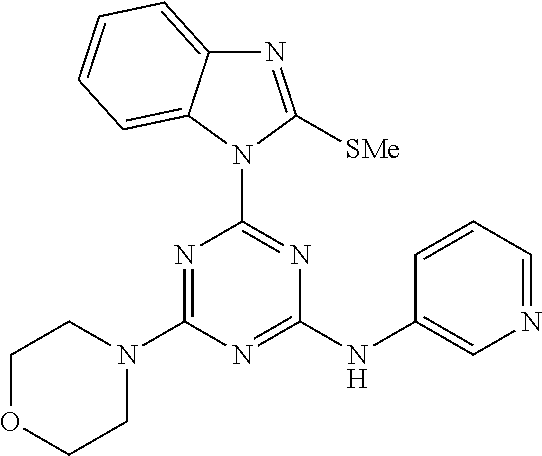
N1=C(N2CCOCC2)N=C(NC2=CN=CC=C2)N=C1N1C([SMe])=NC2=CC=CC=C12
